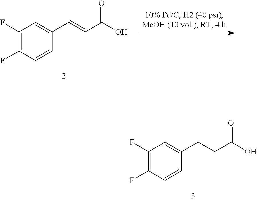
C1(F)=C(F)C=CC(C=CC(O)=O)=C1.C1(F)=C(F)C=CC(CCC(O)=O)=C1
